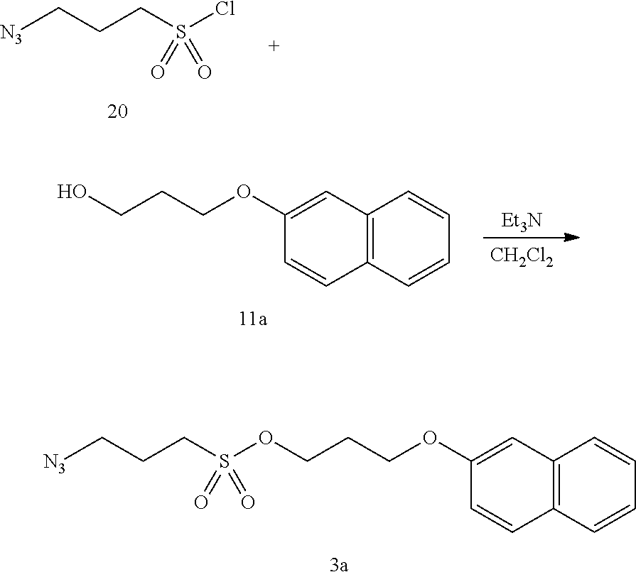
C12=C(C=CC=C1)C=CC(OCCCOS(CCC[N3])(=O)=O)=C2.[N3]CCCS(Cl)(=O)=O.C12=C(C=CC=C1)C=CC(OCCCO)=C2.[Et3N].[CH2Cl2]
